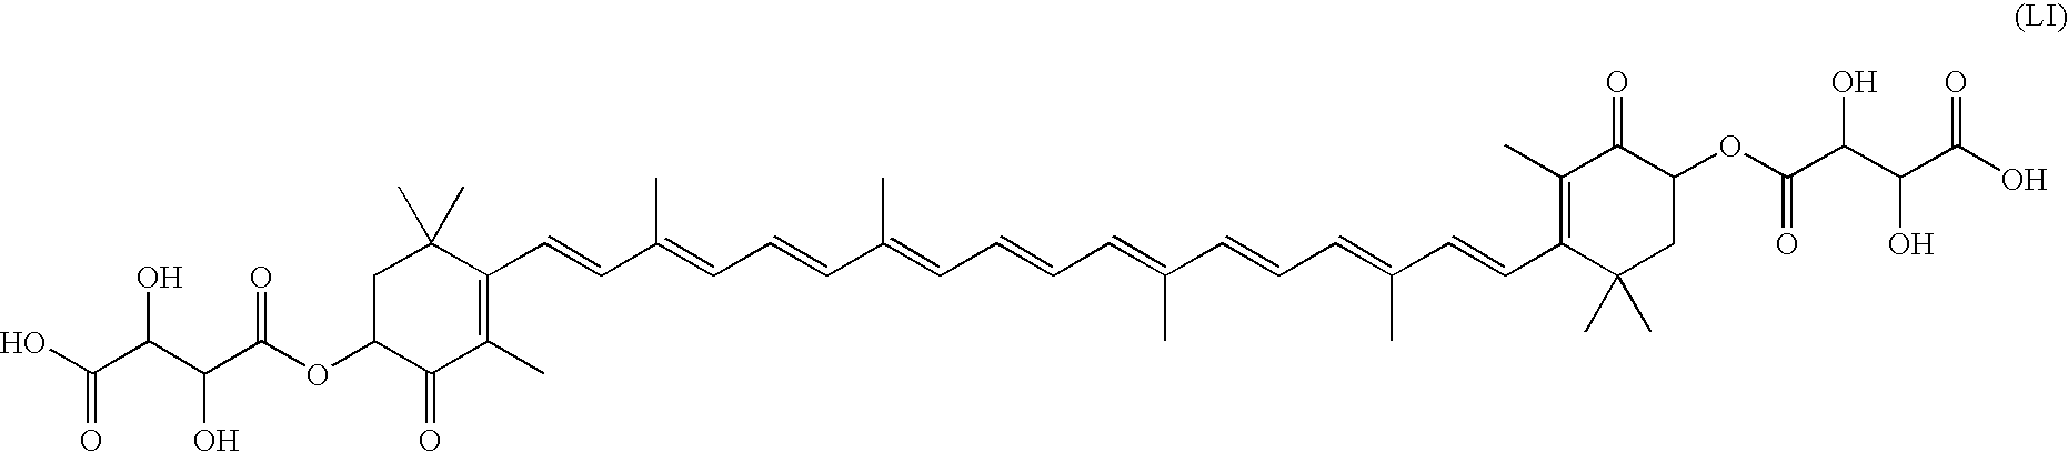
C(C(OC1C(=O)C(C)=C(C=CC(=CC=CC(=CC=CC=C(C=CC=C(C=CC2=C(C)C(=O)C(OC(C(C(C(O)=O)O)O)=O)CC2(C)C)C)C)C)C)C(C)(C)C1)=O)(C(C(O)=O)O)O
